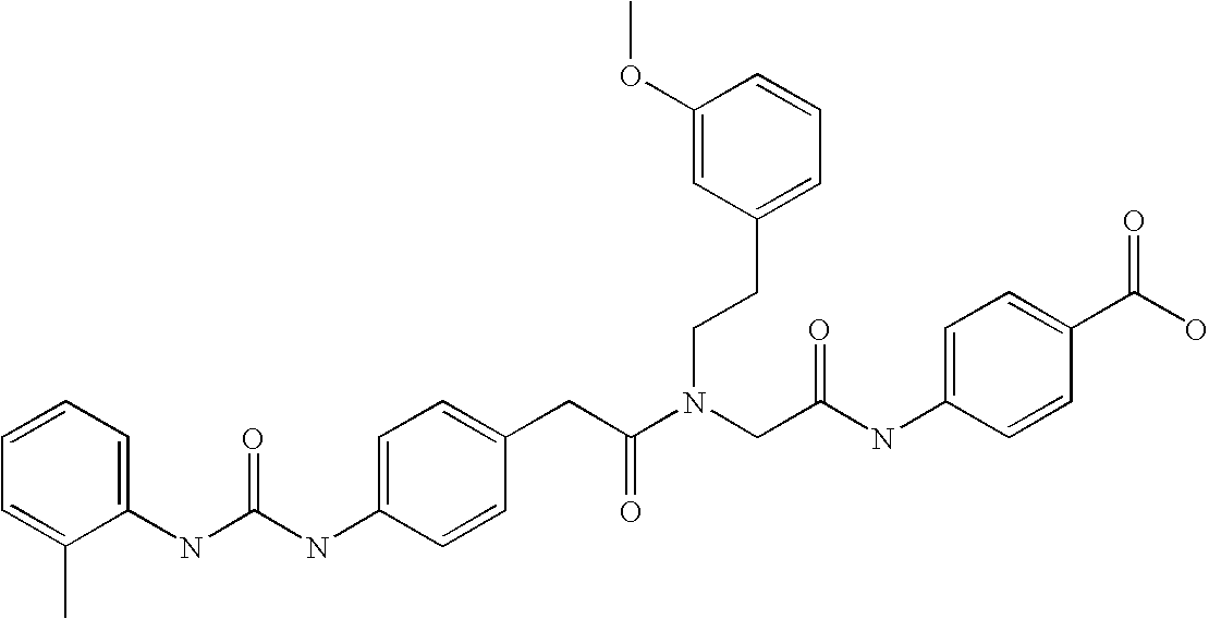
C1=C(CC(N(CC(NC2=CC=C(C(O)=O)C=C2)=O)CCC2=CC=CC(OC)=C2)=O)C=CC(NC(NC2=CC=CC=C2C)=O)=C1
